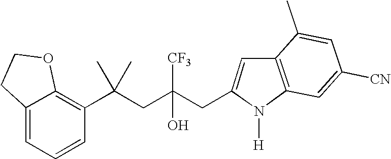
C12=CC=CC(C(CC(CC3=CC4=C(C=C([CN])C=C4C)N3[H])([CF3])O)(C)C)=C1OCC2
